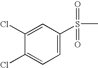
C1(Cl)=CC=C(S(=O)(=O)C)C=C1Cl
